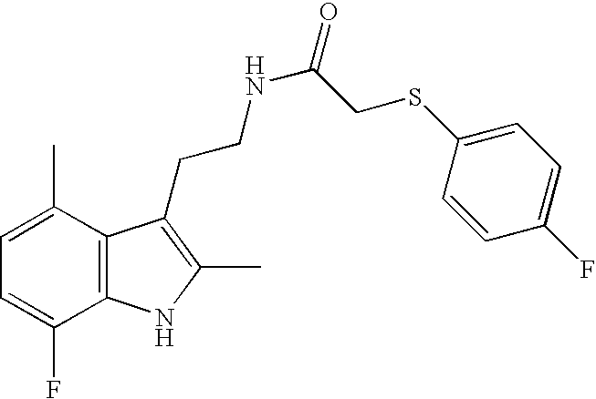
C1=C(C)C2=C(C(F)=C1)NC(C)=C2CCNC(CSC1=CC=C(F)C=C1)=O
